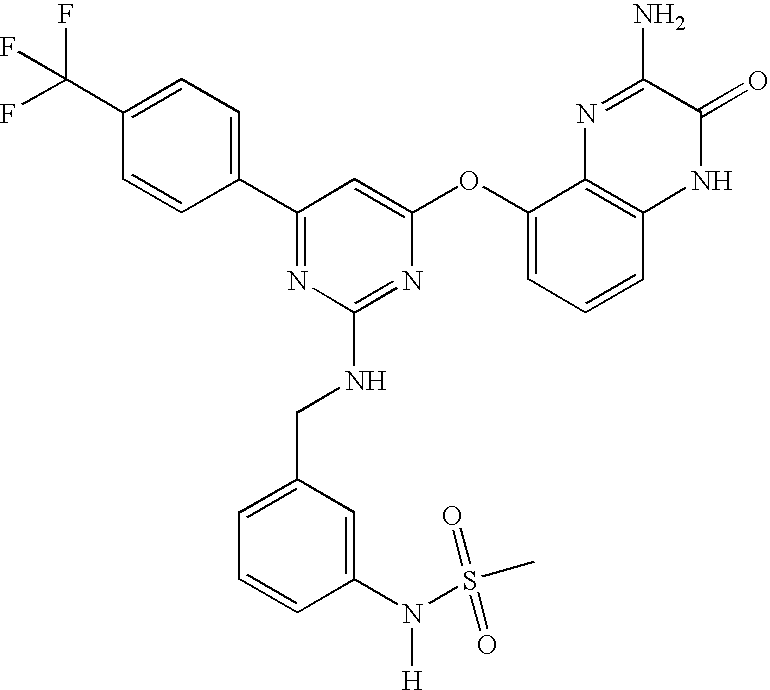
C1=CC(C(F)(F)F)=CC=C1C1=NC(NCC2=CC=CC(N(S(C)(=O)=O)[H])=C2)=NC(OC2=CC=CC3=C2N=C(N)C(=O)N3)=C1
